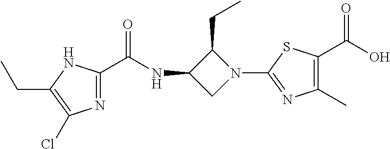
C1(N2C(CC)C(NC(=O)C3=NC(Cl)=C(CC)N3)C2)=NC(C)=C(C(=O)O)S1
